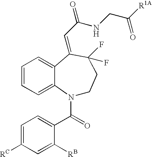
C1=C([RC])C=C([RB])C(C(N2CCC(F)(F)C(=CC(NCC([R1A])=O)=O)C3=CC=CC=C23)=O)=C1
